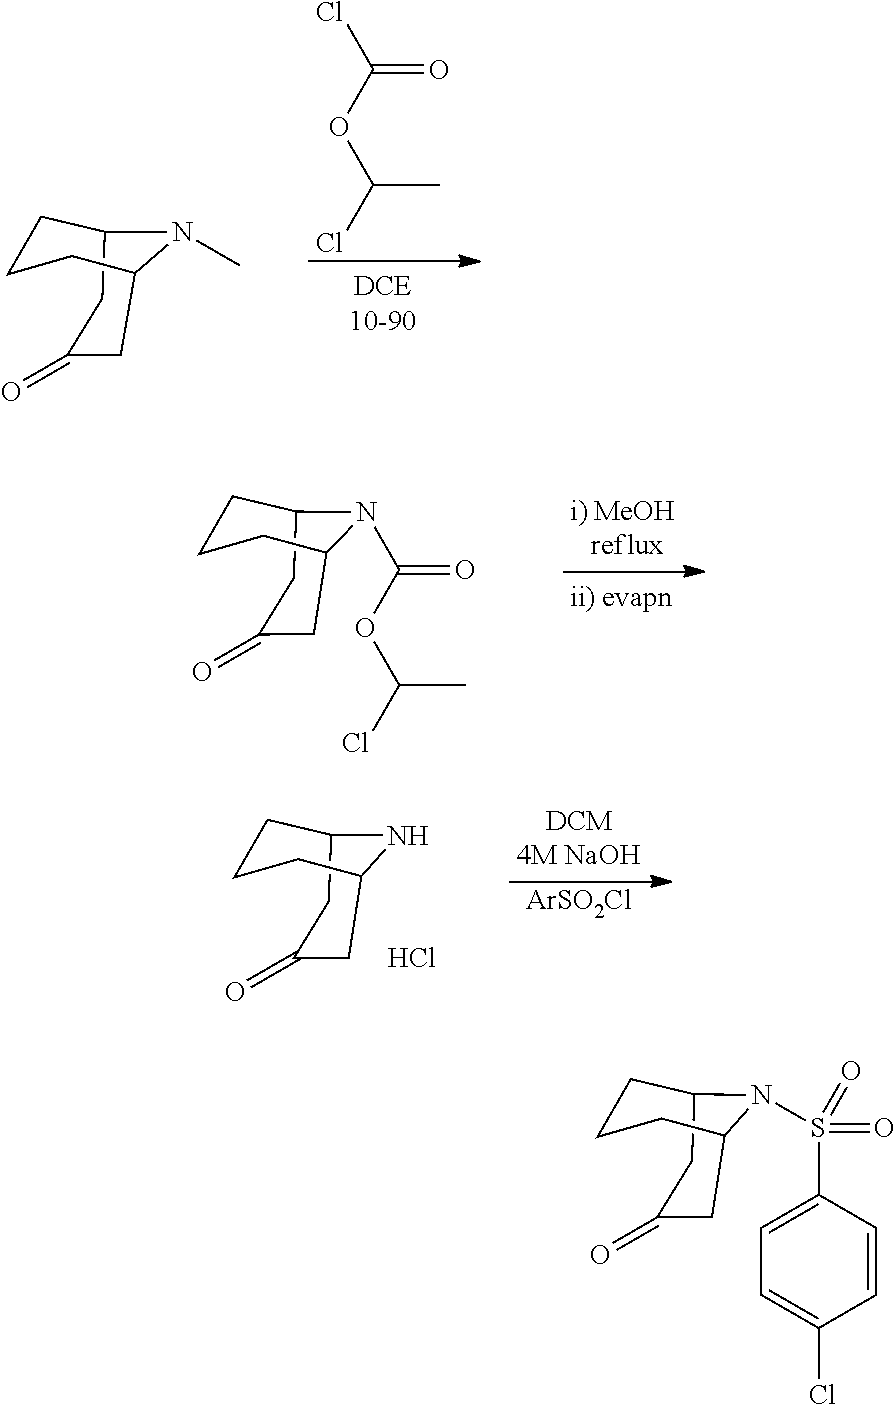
C1C(=O)CC2CCCC1N2C(=O)OC(C)Cl.C1C(=O)CC2CCCC1N2C.C(=O)(OC(Cl)C)Cl.[ArSO2Cl].C1C(=O)CC2CCCC1N2.Cl.C1C(=O)CC2CCCC1N2S(C1=CC=C(Cl)C=C1)(=O)=O
